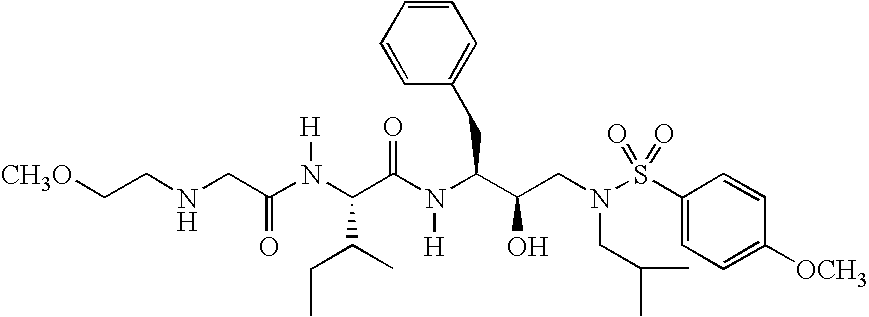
N(CC(=O)N([H])C(C(=O)N([H])C(CC1=CC=CC=C1)C(O)CN(CC(C)C)S(C1=CC=C([OCH3])C=C1)(=O)=O)C(CC)C)CC[CH3O]
